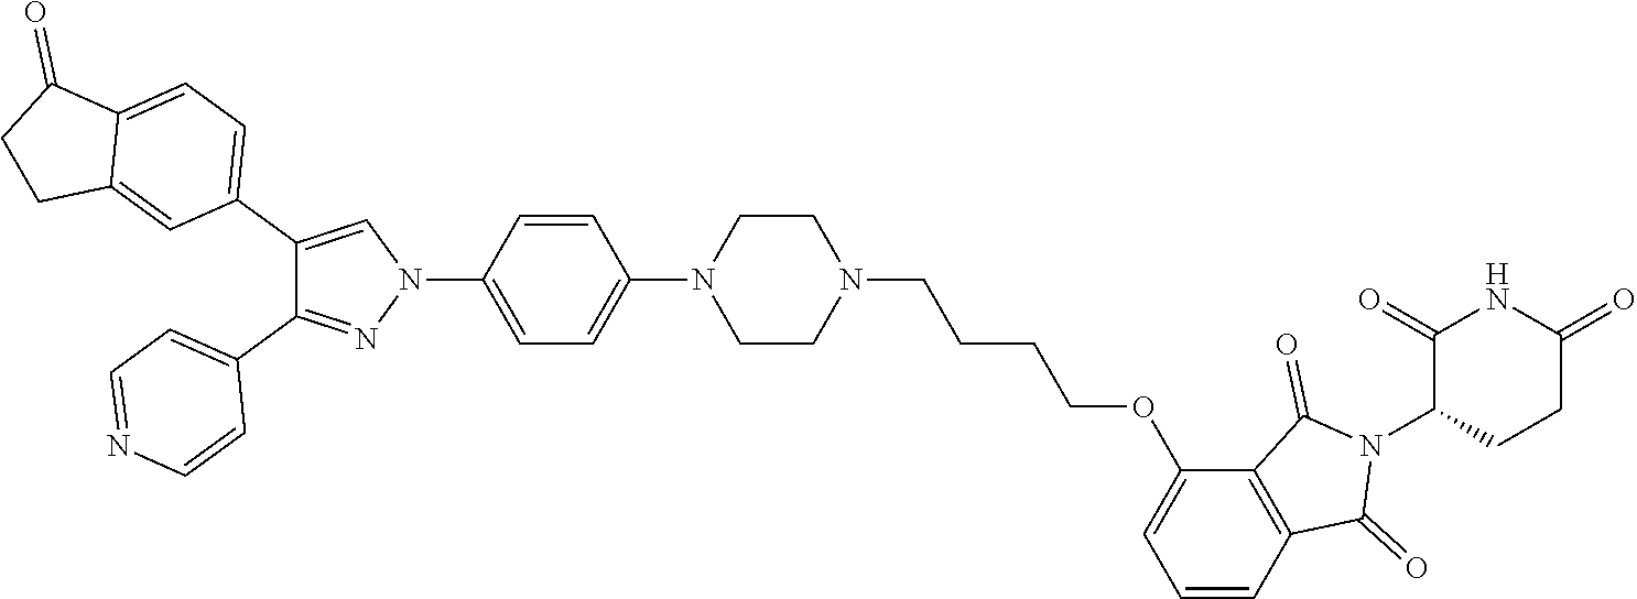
C1(C2=CC=C3C(=C2)CCC3=O)=CN(C2=CC=C(N3CCN(CCCCOC4=CC=CC5=C4C(=O)N(C4CCC(=O)NC4=O)C5=O)CC3)C=C2)N=C1C1=CC=NC=C1
